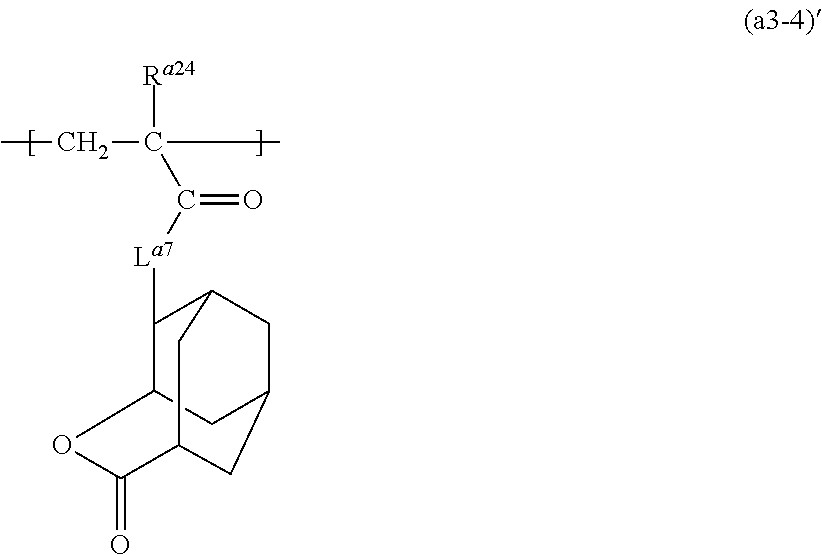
CCC(C)([Ra24])C(=O)[La7]C1C2CC3CC1CC(C3)C(=O)O2
